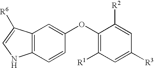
C12=C(C([R6])=CN1)C=C(OC1=C([R1])C=C([R3])C=C1[R2])C=C2
